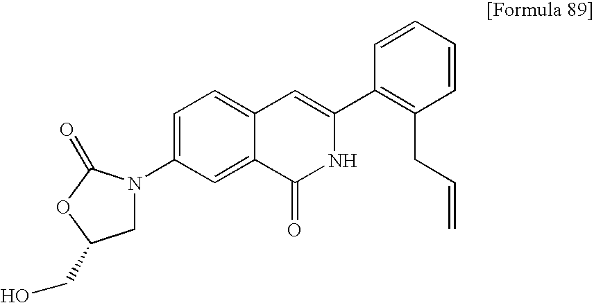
C1=CC=CC(C2=CC3=CC=C(N4CC(CO)OC4=O)C=C3C(=O)N2)=C1CC=C
